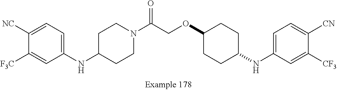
N(C1=CC=C([NC])C([F3C])=C1)C1CCN(C(COC2CCC(NC3=CC=C([CN])C([CF3])=C3)CC2)=O)CC1
